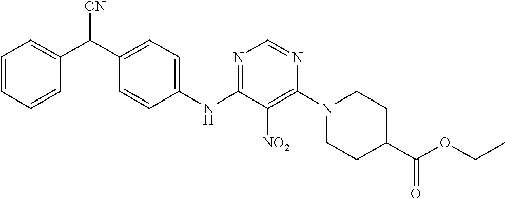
N1=C(NC2=CC=C(C(C3=CC=CC=C3)[CN])C=C2)C([NO2])=C(N2CCC(C(OCC)=O)CC2)N=C1
